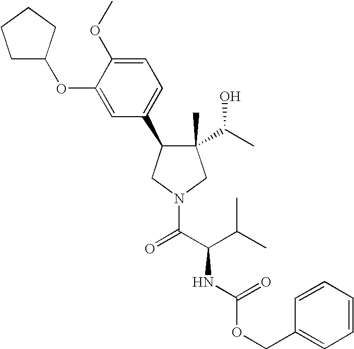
C1(C)(C(C)O)C(C2=CC=C(OC)C(OC3CCCC3)=C2)CN(C(C(C(C)C)NC(OCC2=CC=CC=C2)=O)=O)C1
